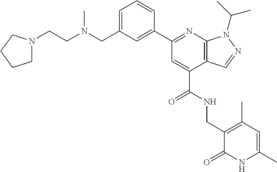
C1(CN(CCN2CCCC2)C)=CC=CC(C2=NC3=C(C(C(=O)NCC4=C(C)C=C(C)NC4=O)=C2)C=NN3C(C)C)=C1
